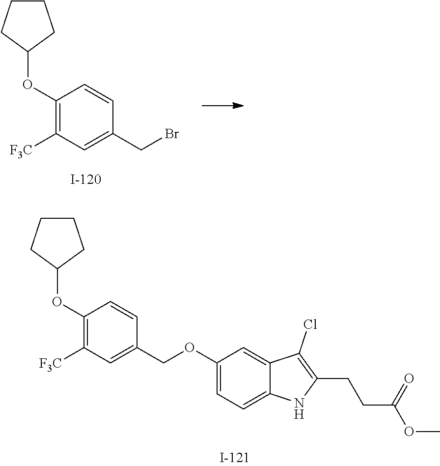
C1(OC2CCCC2)=C([F3C])C=C(CBr)C=C1.C1(OC2CCCC2)=C([F3C])C=C(COC2=CC=C3C(=C2)C(Cl)=C(CCC(OC)=O)N3)C=C1
